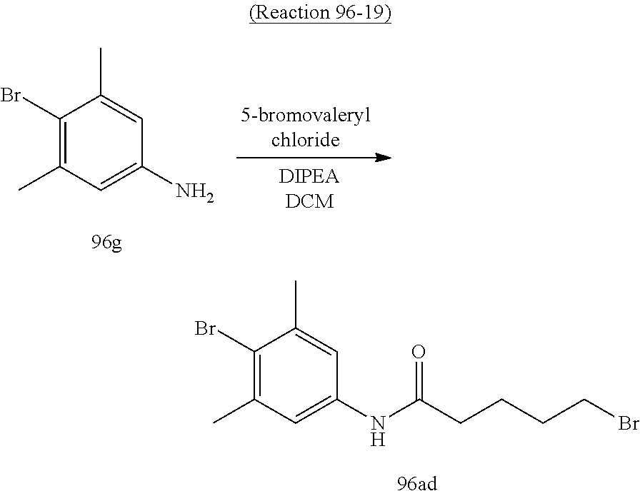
C1(Br)=C(C)C=C(N)C=C1C.C1(Br)=C(C)C=C(NC(CCCCBr)=O)C=C1C
